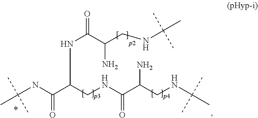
N(C(CNC(C(CNC(C)(C)C)N)=O)C(NC(C)(C)C)=O)C(=O)C(CNC(C)(C)C)N
